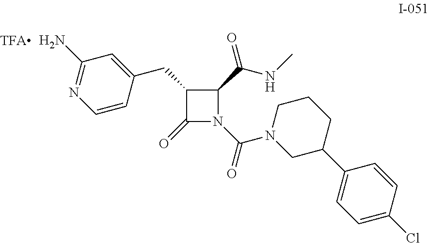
C1(CC2=CC(N)=NC=C2)C(=O)N(C(=O)N2CC(C3=CC=C(Cl)C=C3)CCC2)C1C(=O)NC
